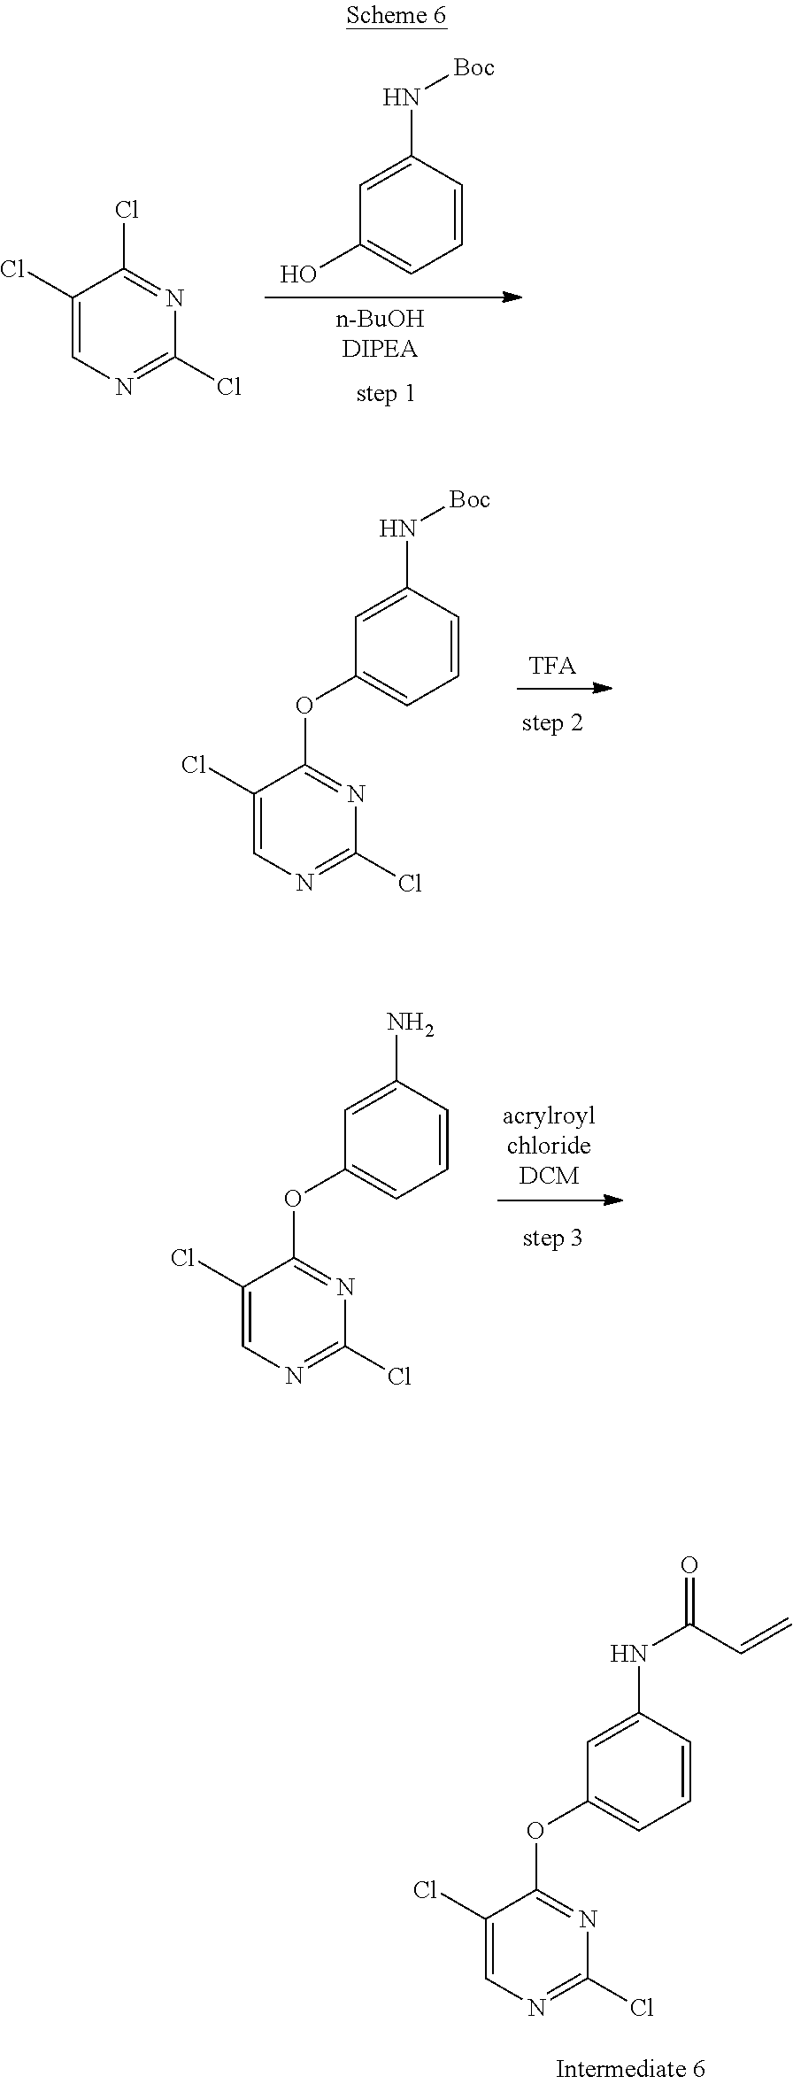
C1(Cl)=CN=C(Cl)N=C1Cl.C1=C(N[Boc])C=CC=C1O.C1=C(N[Boc])C=CC=C1OC1=NC(Cl)=NC=C1Cl.C1=C(NC(=O)C=C)C=CC=C1OC1=NC(Cl)=NC=C1Cl.C1=C(N)C=CC=C1OC1=NC(Cl)=NC=C1Cl
